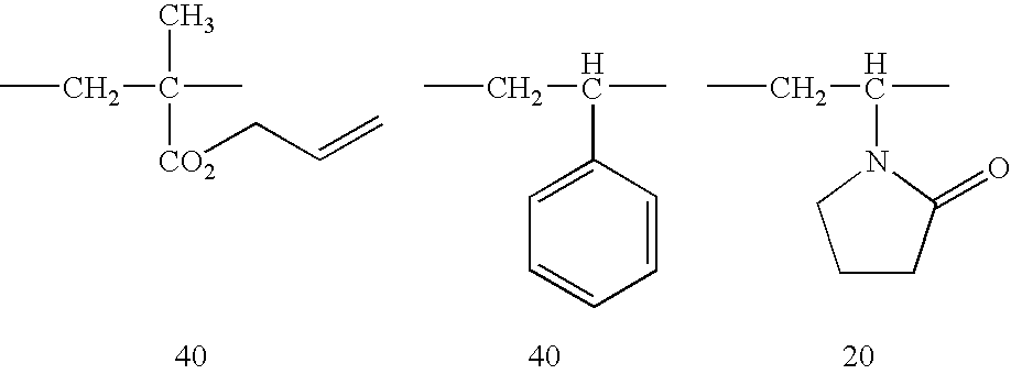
CCC(C)(C)[CO2]CC=C.CCC(C)C1=CC=CC=C1.CCC(C)N1CCCC1=O
